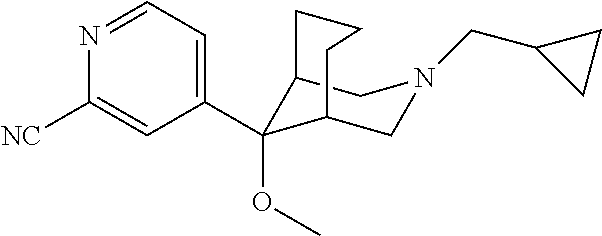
C12C(OC)(C3=CC=NC([NC])=C3)C(CN(CC3CC3)C1)CCC2
